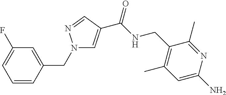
C1(C)=C(CNC(=O)C2=CN(CC3=CC(F)=CC=C3)N=C2)C(C)=NC(N)=C1
